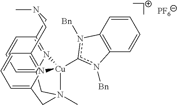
C12=CC=CC3=N1[Cu]1(c4n([Bn])C5=C(C=CC=C5)n4[Bn])N(C)(CC4=CC=CC(=N14)CN(C)C3)C2.[PF6]
